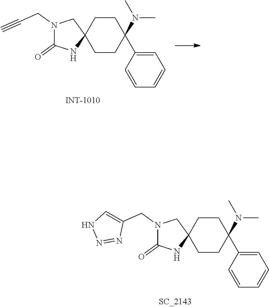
N1(CC2=CNN=N2)C(=O)NC2(C1)CCC(N(C)C)(C1=CC=CC=C1)CC2.N1(CC#C)C(=O)NC2(C1)CCC(N(C)C)(C1=CC=CC=C1)CC2
